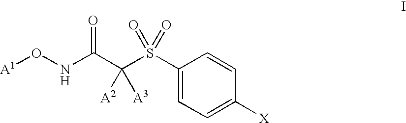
O([A1])NC(C([A2])([A3])S(=O)(=O)C1=CC=C([X])C=C1)=O
